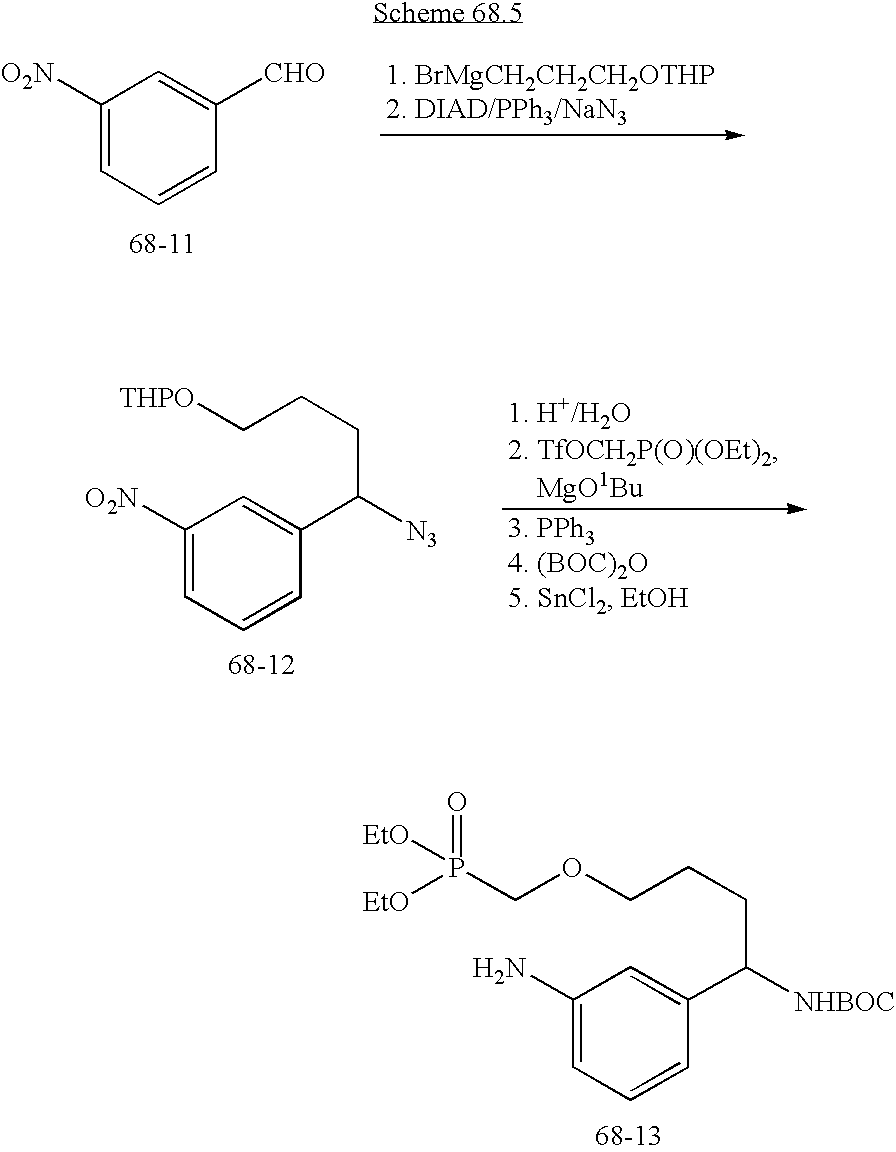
C1([O2N])=CC=CC([CHO])=C1.C1(N)=CC=CC(C([NHBOC])CCCOCP([EtO])(=O)[EtO])=C1.C1([O2N])=CC=CC(C([N3])CCC[THPO])=C1
